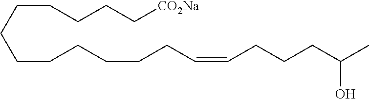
C(CCCC[CO2Na])CCCCCCCC=CCCCC(C)O
